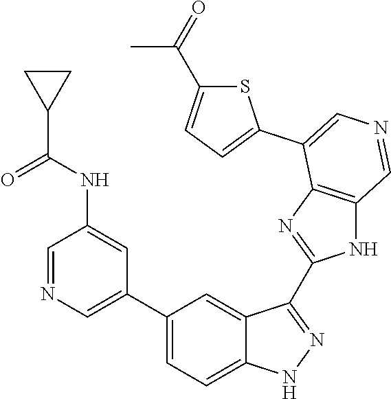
C1(C2=CN=CC(NC(C3CC3)=O)=C2)=CC=C2C(=C1)C(C1=NC3=C(N1)C=NC=C3C1=CC=C(C(=O)C)S1)=NN2
